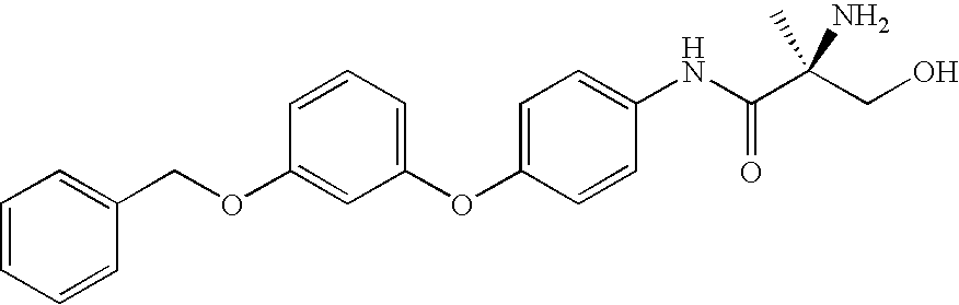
C1=CC(OCC2=CC=CC=C2)=CC(OC2=CC=C(NC(C(CO)(N)C)=O)C=C2)=C1
